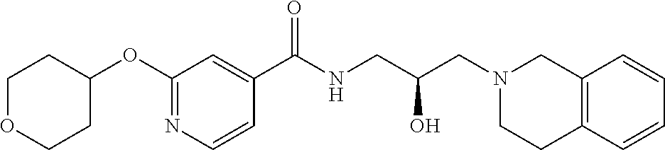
C1(OC2CCOCC2)=NC=CC(C(NCC(CN2CCC3=C(C2)C=CC=C3)O)=O)=C1
